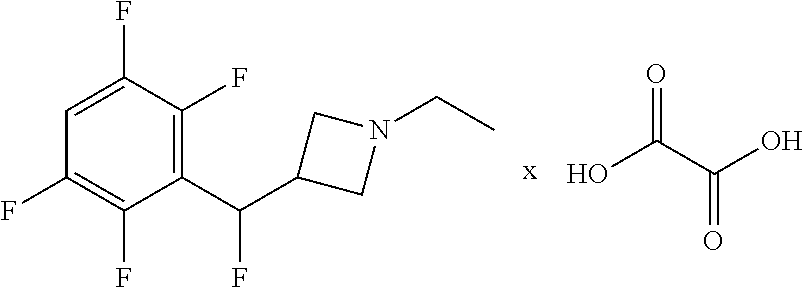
OC(C(O)=O)=O.C1(C(C2CN(CC)C2)F)=C(F)C(F)=CC(F)=C1F
